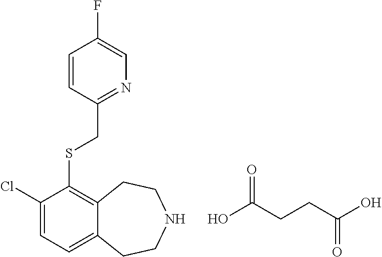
C1=CC(CSC2=C3C(=CC=C2Cl)CCNCC3)=NC=C1F.OC(CCC(O)=O)=O
